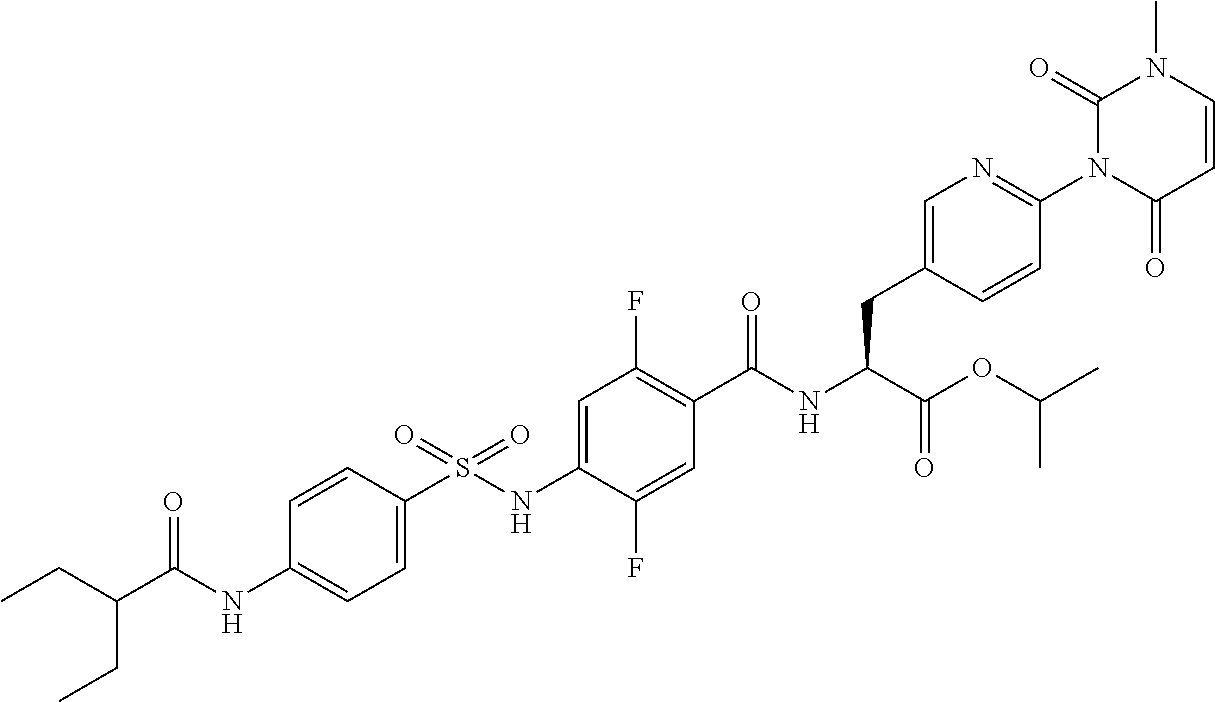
C1=C(S(NC2=CC(F)=C(C(NC(C(OC(C)C)=O)CC3=CN=C(N4C(=O)C=CN(C)C4=O)C=C3)=O)C=C2F)(=O)=O)C=CC(NC(C(CC)CC)=O)=C1
